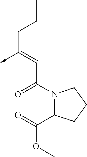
C(C(N1C(C(=O)OC)CCC1)=O)=C(CCC)->C
